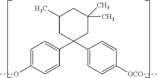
C1=C(OC)C=CC(C2(C3=CC=C([OCO]C)C=C3)CC(C)(C)CC(C)C2)=C1
